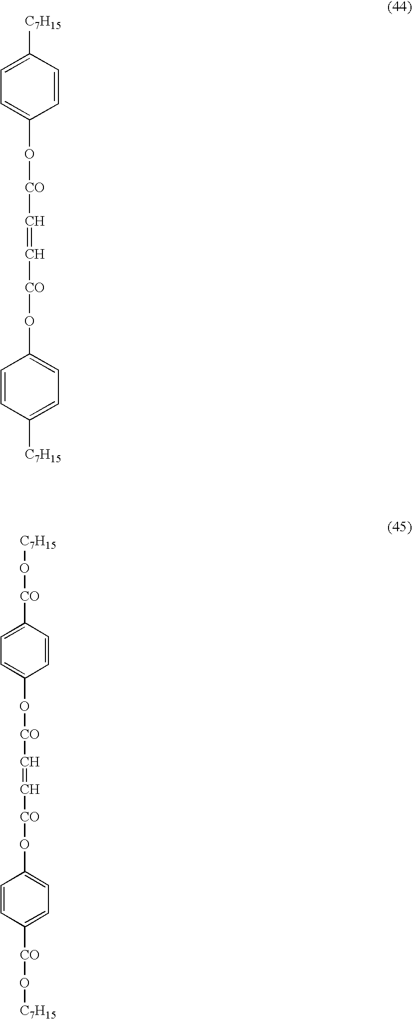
C1([C7H15])=CC=C(O[CO]C=C[CO]OC2=CC=C([C7H15])C=C2)C=C1.C1([CO]O[C7H15])=CC=C(O[CO]C=C[CO]OC2=CC=C([CO]O[C7H15])C=C2)C=C1
